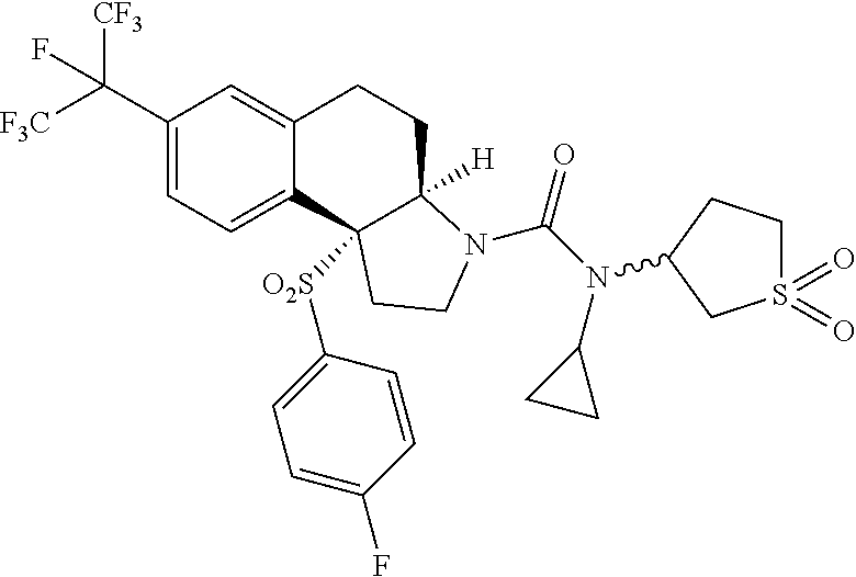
C1(C([F3C])([CF3])F)=CC=C2C(=C1)CCC1([H])C2([O2S]C2=CC=C(F)C=C2)CCN1C(=O)N(C1CC1)C1CCS(=O)(=O)C1
